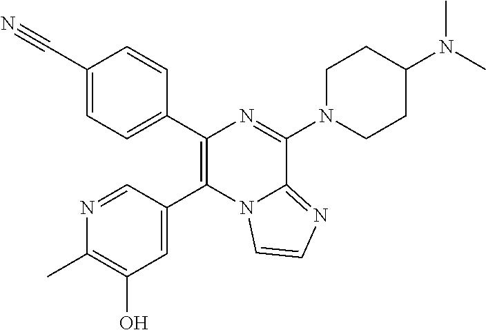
C1(C2=CC=C(C#N)C=C2)=C(C2=CC(O)=C(C)N=C2)N2C(=NC=C2)C(N2CCC(N(C)C)CC2)=N1
